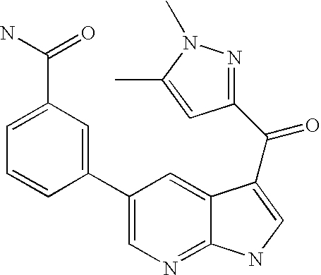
C1=C(C(N)=O)C=C(C2=CN=C3C(=C2)C(C(=O)C2=NN(C)C(C)=C2)=CN3)C=C1
